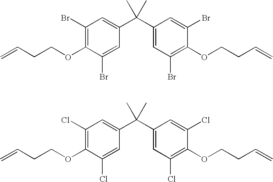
C1(Br)=C(OCCC=C)C(Br)=CC(C(C2=CC(Br)=C(OCCC=C)C(Br)=C2)(C)C)=C1.C1(Cl)=C(OCCC=C)C(Cl)=CC(C(C2=CC(Cl)=C(OCCC=C)C(Cl)=C2)(C)C)=C1
